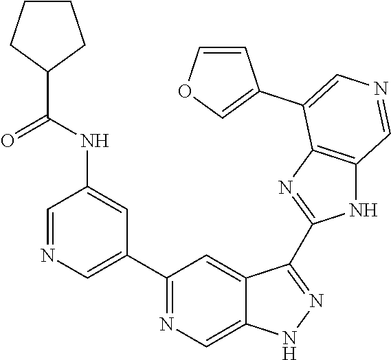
C1(C2=CN=CC(NC(C3CCCC3)=O)=C2)=NC=C2C(=C1)C(C1=NC3=C(N1)C=NC=C3C1=COC=C1)=NN2
